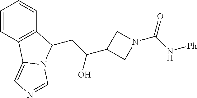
C1=CC2=C(C=C1)C(CC(C1CN(C(N[Ph])=O)C1)O)N1C2=CN=C1
